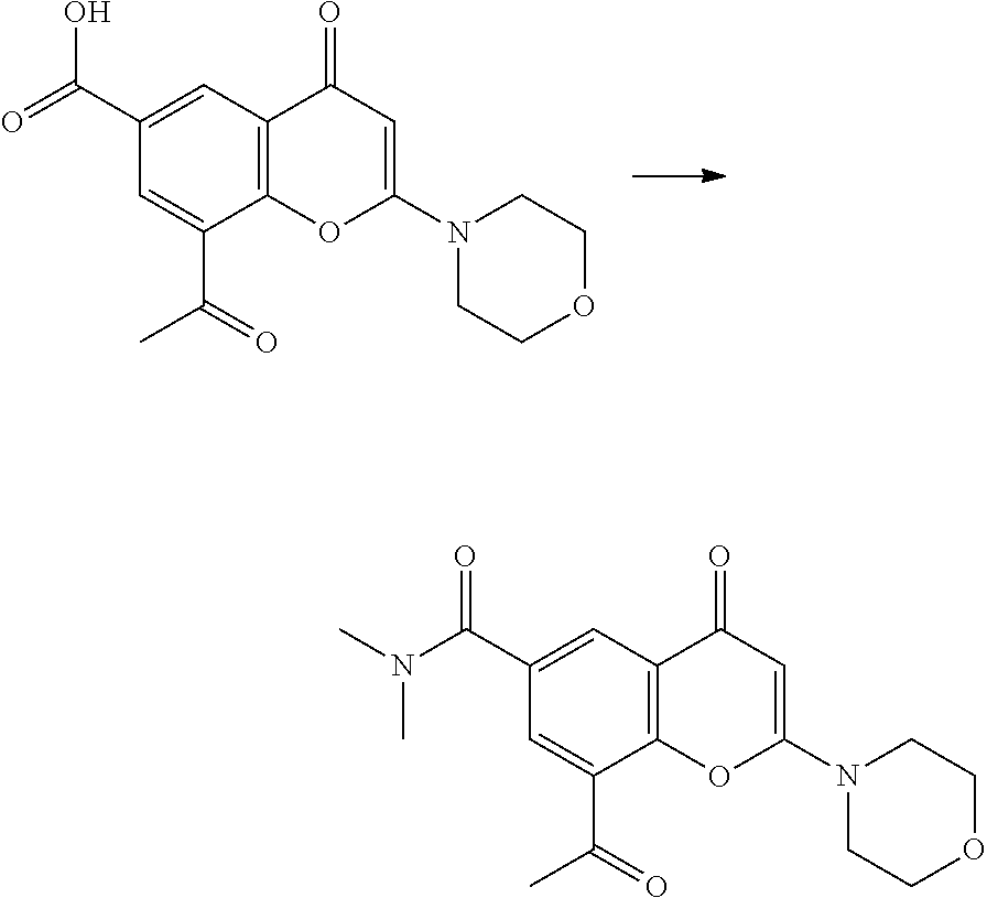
O=C(C1=CC2=C(C(C(=O)C)=C1)OC(N1CCOCC1)=CC2=O)O.N(C(C1=CC2=C(C(C(=O)C)=C1)OC(N1CCOCC1)=CC2=O)=O)(C)C
